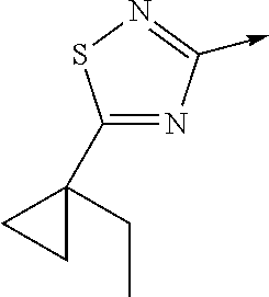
C1(C2(CC)CC2)=NC(->C)=NS1
